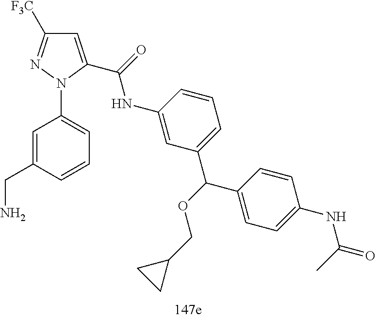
C1=C(C(NC2=CC(C(C3=CC=C(NC(=O)C)C=C3)OCC3CC3)=CC=C2)=O)N(C2=CC=CC(CN)=C2)N=C1[F3C]
